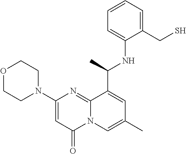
C1(N2CCOCC2)=CC(=O)N2C(=N1)C(C(C)NC1=CC=CC=C1CS)=CC(C)=C2
